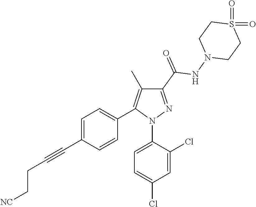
C1=C(C#CCC[NC])C=CC(C2=C(C)C(C(=O)NN3CCS(=O)(=O)CC3)=NN2C2=CC=C(Cl)C=C2Cl)=C1
